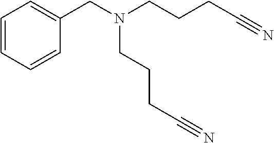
C1=CC=CC(CN(CCCC#N)CCCC#N)=C1
